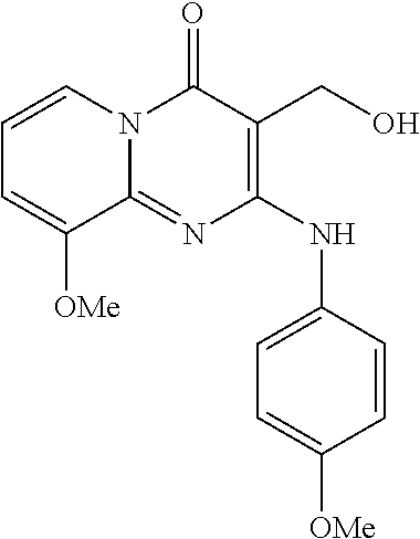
C1=C([OMe])C2=NC(NC3=CC=C([OMe])C=C3)=C(CO)C(=O)N2C=C1
